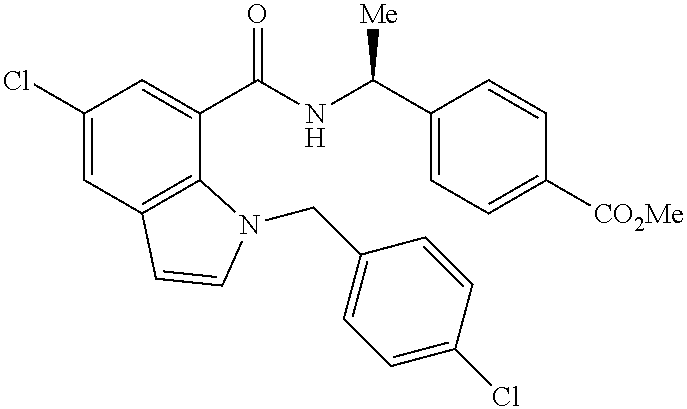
C1(Cl)=CC2=C(C(C(NC(C3=CC=C([CO2Me])C=C3)[Me])=O)=C1)N(CC1=CC=C(Cl)C=C1)C=C2
